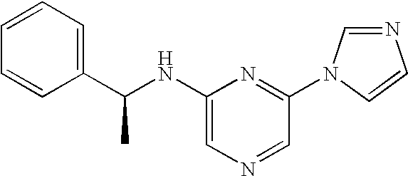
C1(NC(C2=CC=CC=C2)C)=CN=CC(N2C=NC=C2)=N1
